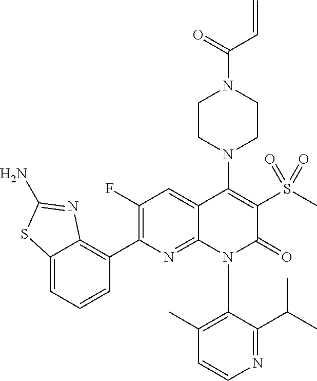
C1=CN=C(C(C)C)C(N2C(=O)C(S(C)(=O)=O)=C(N3CCN(C(C=C)=O)CC3)C3=CC(F)=C(C4=C5N=C(N)SC5=CC=C4)N=C23)=C1C
